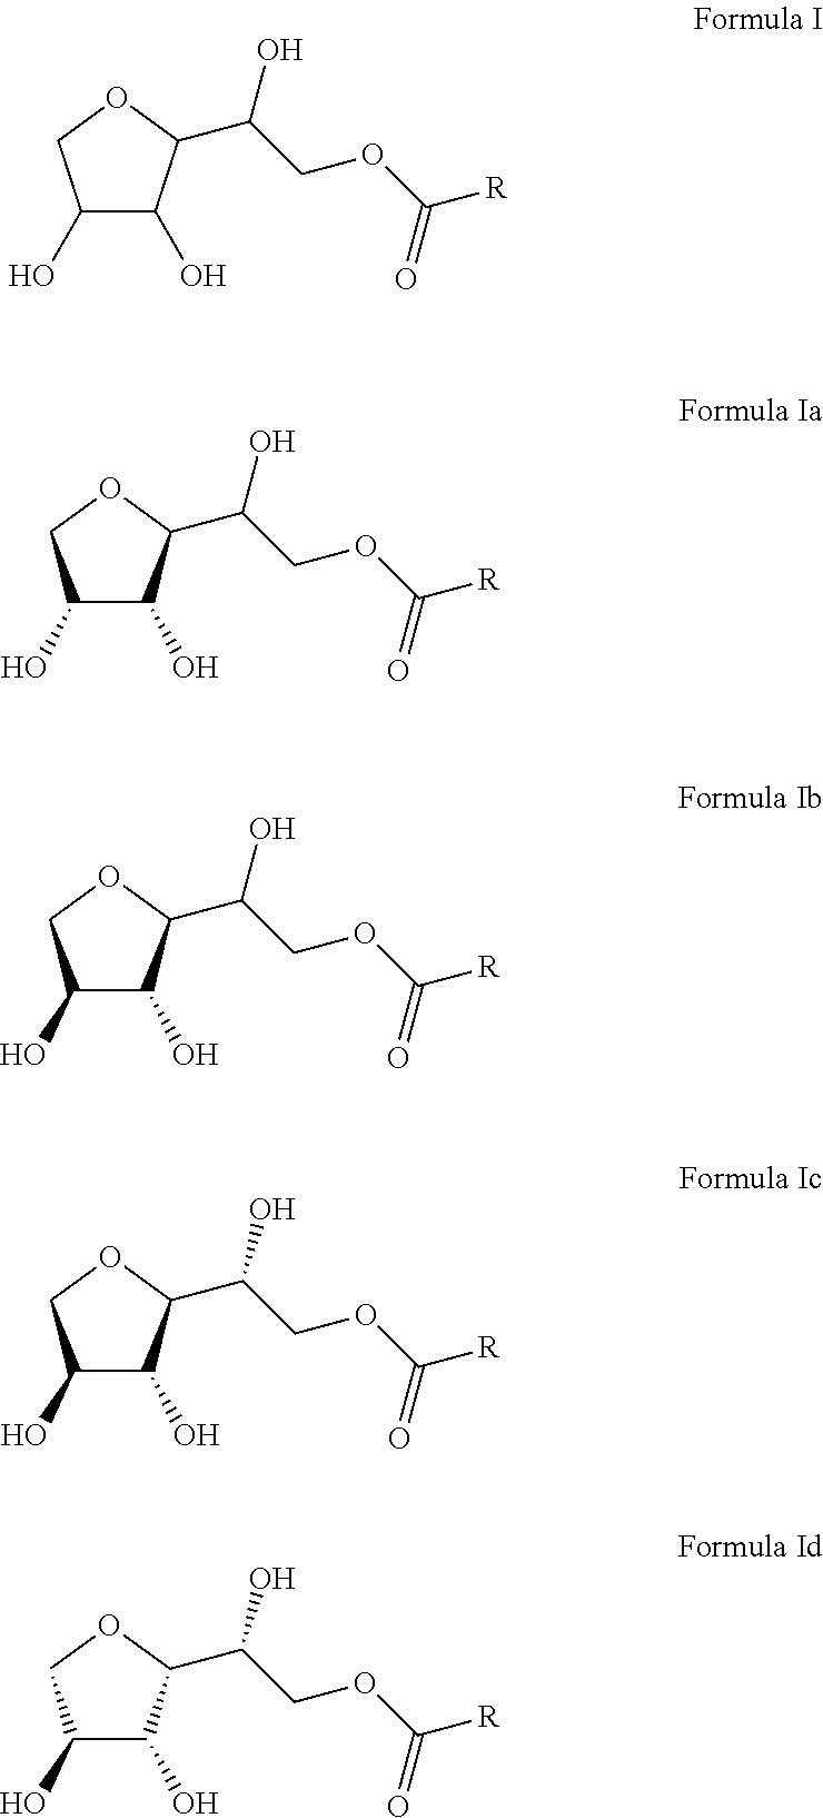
C1(O)C(O)C(C(COC([R])=O)O)OC1.C1(O)C(O)C(C(COC([R])=O)O)OC1.C1(O)C(O)C(C(COC([R])=O)O)OC1.C1(O)C(O)C(C(COC([R])=O)O)OC1.C1(O)C(O)C(C(COC([R])=O)O)OC1
